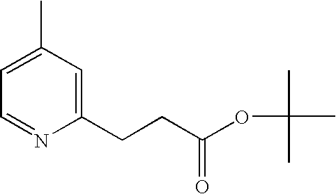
C1=C(C)C=C(CCC(=O)OC(C)(C)C)N=C1
